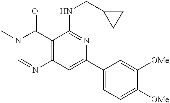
C12=C(C=C(C3=CC=C([OMe])C([OMe])=C3)N=C1NCC1CC1)N=CN(C)C2=O
